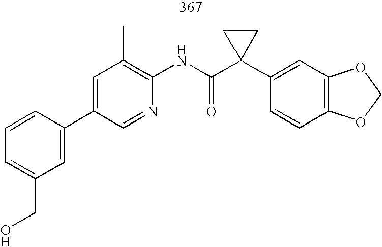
C1(C2=CC(CO)=CC=C2)=CC(C)=C(NC(C2(C3=CC4=C(C=C3)OCO4)CC2)=O)N=C1
